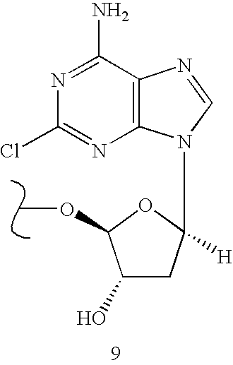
N1=C(N)C2=C(N=C1Cl)N(C1([H])CC(O)C(OC)O1)C=N2
